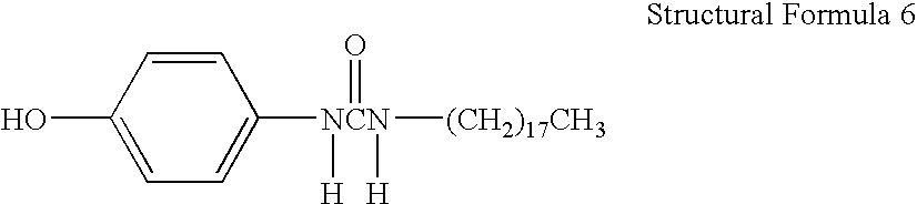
OC1=CC=C([NCN]([(CH2)17CH3])([H])([H])=O)C=C1
